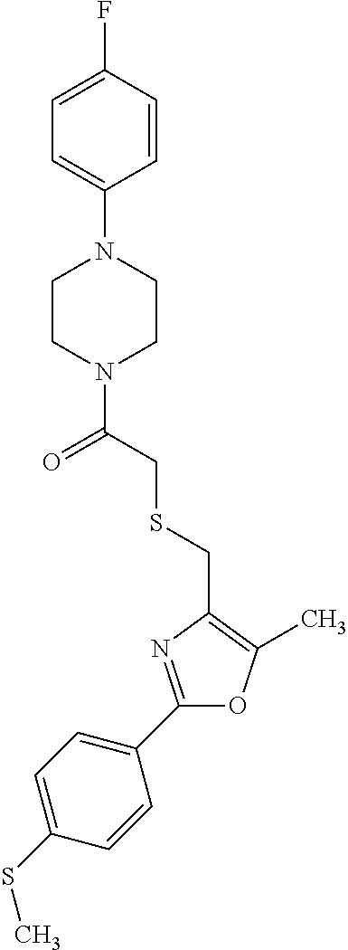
C1(C2=CC=C(SC)C=C2)=NC(CSCC(N2CCN(C3=CC=C(F)C=C3)CC2)=O)=C(C)O1
